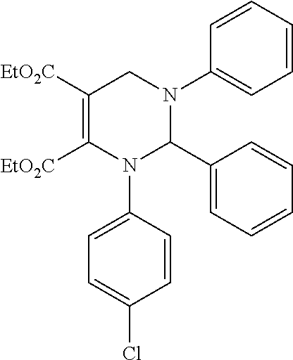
C1([EtO2C])=C([EtO2C])N(C2=CC=C(Cl)C=C2)C(C2=CC=CC=C2)N(C2=CC=CC=C2)C1
